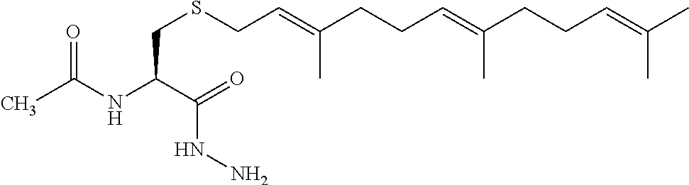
CC(NC(C(=O)NN)CSCC=C(CCC=C(CCC=C(C)C)C)C)=O
